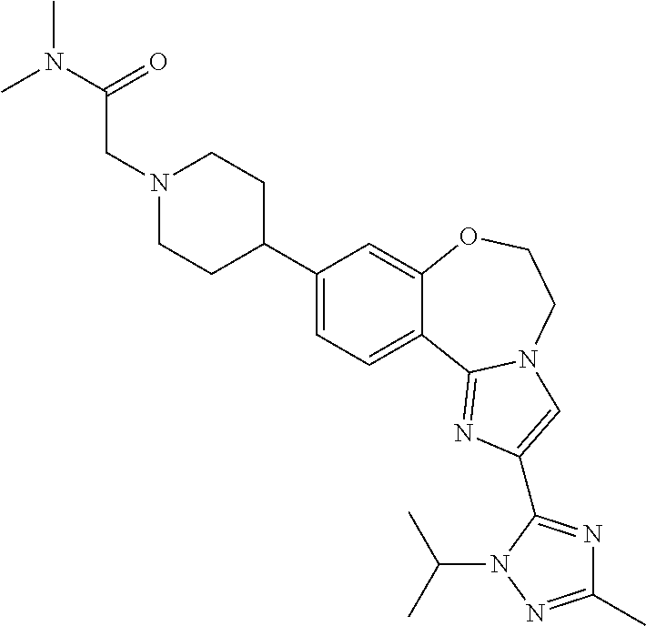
C1(C2CCN(CC(N(C)C)=O)CC2)=CC=C2C(=C1)OCCN1C2=NC(C2=NC(C)=NN2C(C)C)=C1
